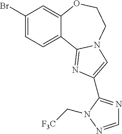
C1(Br)=CC=C2C(=C1)OCCN1C2=NC(C2=NC=NN2C[F3C])=C1
